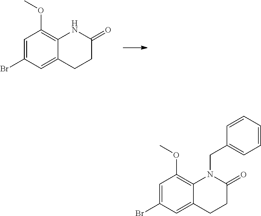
C1=C(Br)C=C2C(=C1OC)NC(=O)CC2.C1=C(Br)C=C2C(=C1OC)N(CC1=CC=CC=C1)C(=O)CC2
